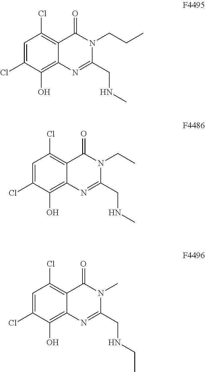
C1=C(Cl)C(O)=C2C(=C1Cl)C(=O)N(CCC)C(CNC)=N2.C1=C(Cl)C(O)=C2C(=C1Cl)C(=O)N(C)C(CNCC)=N2.C1=C(Cl)C(O)=C2C(=C1Cl)C(=O)N(CC)C(CNC)=N2
